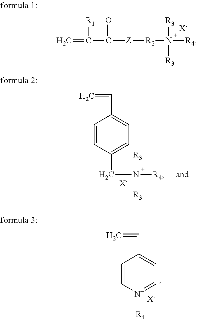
C=C(C(=O)[Z][R2]N([R3])([R4])[R3])[R1].[X-].[X-].C(N([R3])([R4])[R3])C1=CC=C(C=C)C=C1.[X-].[R4][N+]1=CC=C(C=C)C=C1
